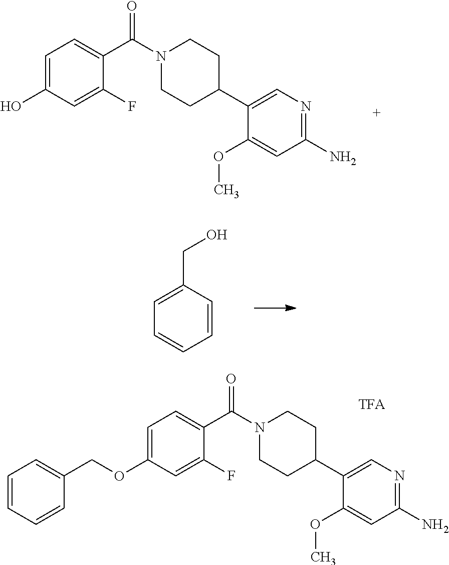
C1=C(O)C=C(F)C(C(N2CCC(C3=CN=C(N)C=C3OC)CC2)=O)=C1.C1=C(CO)C=CC=C1.C1=C(OCC2=CC=CC=C2)C=C(F)C(C(N2CCC(C3=CN=C(N)C=C3OC)CC2)=O)=C1
